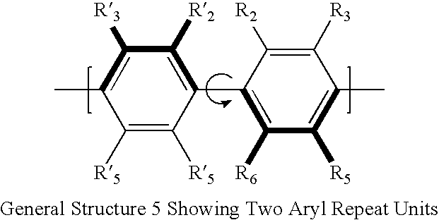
C1([R5])=C([R5])C(C2=C([R6])C([R5])=C(C)C([R3])=C2[R2])=C([R2])C([R3])=C1C
